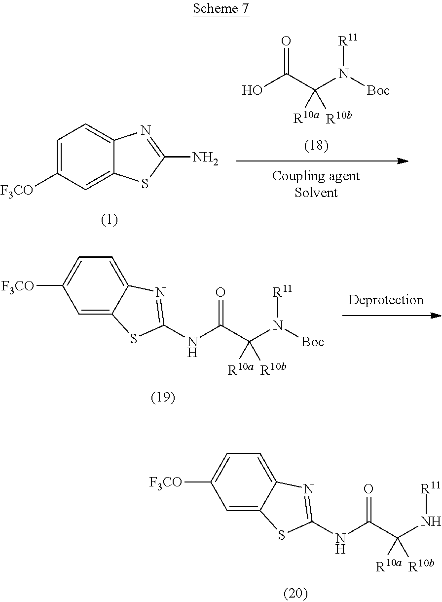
OC(C(N([R11])[Boc])([R10b])[R10a])=O.C1=C([F3CO])C=C2C(=C1)N=C(N)S2.C1=C2C(=CC=C1[F3CO])N=C(NC(C(N([R11])[Boc])([R10b])[R10a])=O)S2.C1=C2C(=CC=C1[F3CO])N=C(NC(C(N[R11])([R10b])[R10a])=O)S2
